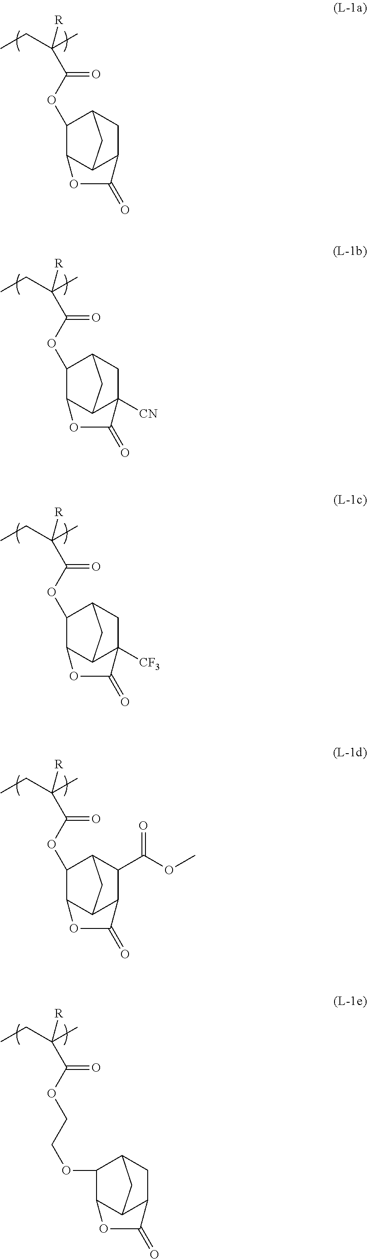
C1(OC(C([R])(C)CC)=O)C2C3C(CC1C3)C(=O)O2.C1(OC(C([R])(C)CC)=O)C2C3C([CN])(CC1C3)C(=O)O2.C1(OC(C([R])(C)CC)=O)C2C3C([CF3])(CC1C3)C(=O)O2.C1(OC(C([R])(C)CC)=O)C2C3C(C(C(OC)=O)C1C3)C(=O)O2.C(OC(C([R])(C)CC)=O)COC1C2C3C(CC1C3)C(=O)O2
